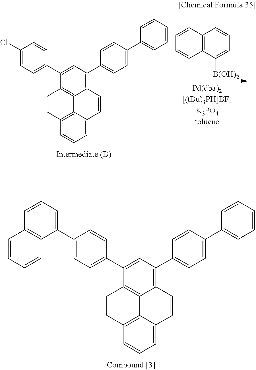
C1(C2=CC=C(Cl)C=C2)=CC(C2=CC=C(C3=CC=CC=C3)C=C2)=C2C3=C1C=CC1=C3C(=CC=C1)C=C2.C12=C(C=CC=C1)C([B(OH)2])=CC=C2.C1(C2=CC=C(C3=CC=CC4=C3C=CC=C4)C=C2)=CC(C2=CC=C(C3=CC=CC=C3)C=C2)=C2C3=C1C=CC1=C3C(=CC=C1)C=C2
